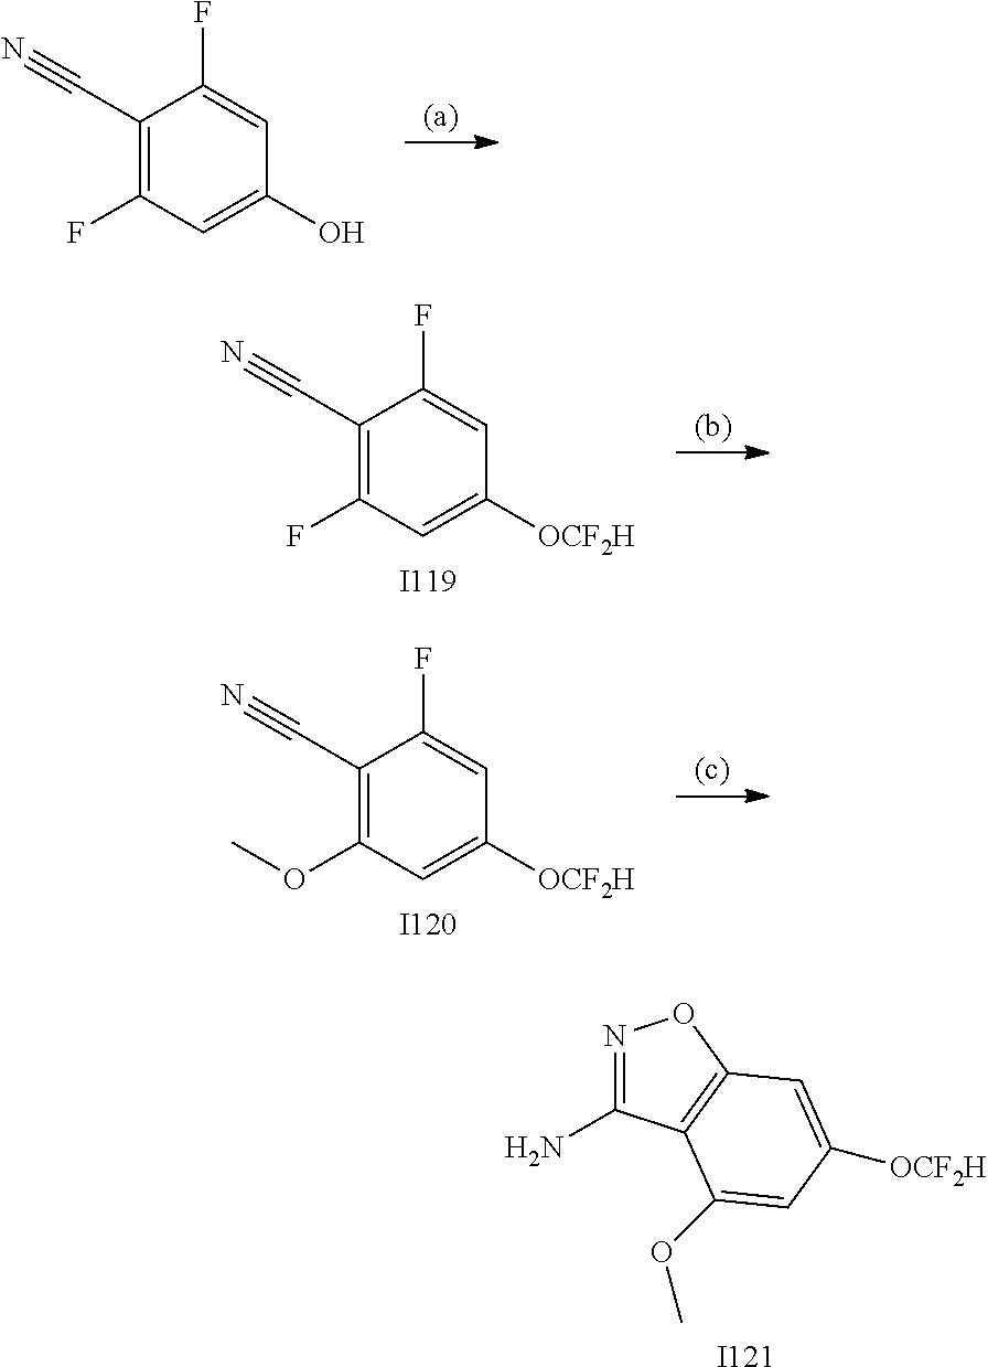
N1=C(N)C2=C(O1)C=C([OCF2H])C=C2OC.[I121].C1(C#N)=C(F)C=C(O)C=C1F.[I119].C1(C#N)=C(F)C=C([OCF2H])C=C1F.[I120].C1(C#N)=C(OC)C=C([OCF2H])C=C1F
